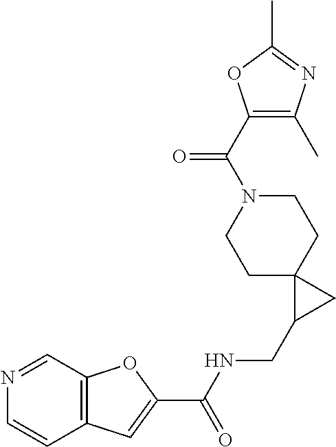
N1=CC2=C(C=C1)C=C(C(NCC1CC13CCN(C(C1=C(C)N=C(C)O1)=O)CC3)=O)O2
